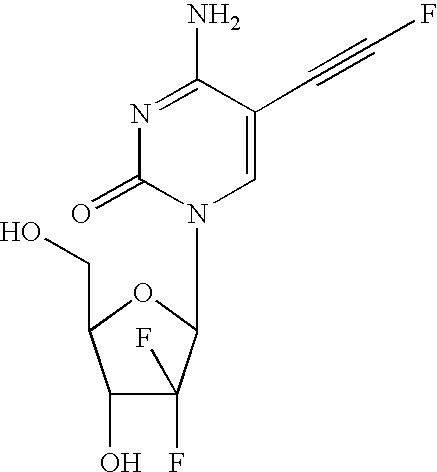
C1=C(C#CF)C(N)=NC(=O)N1C1C(F)(F)C(O)C(CO)O1
